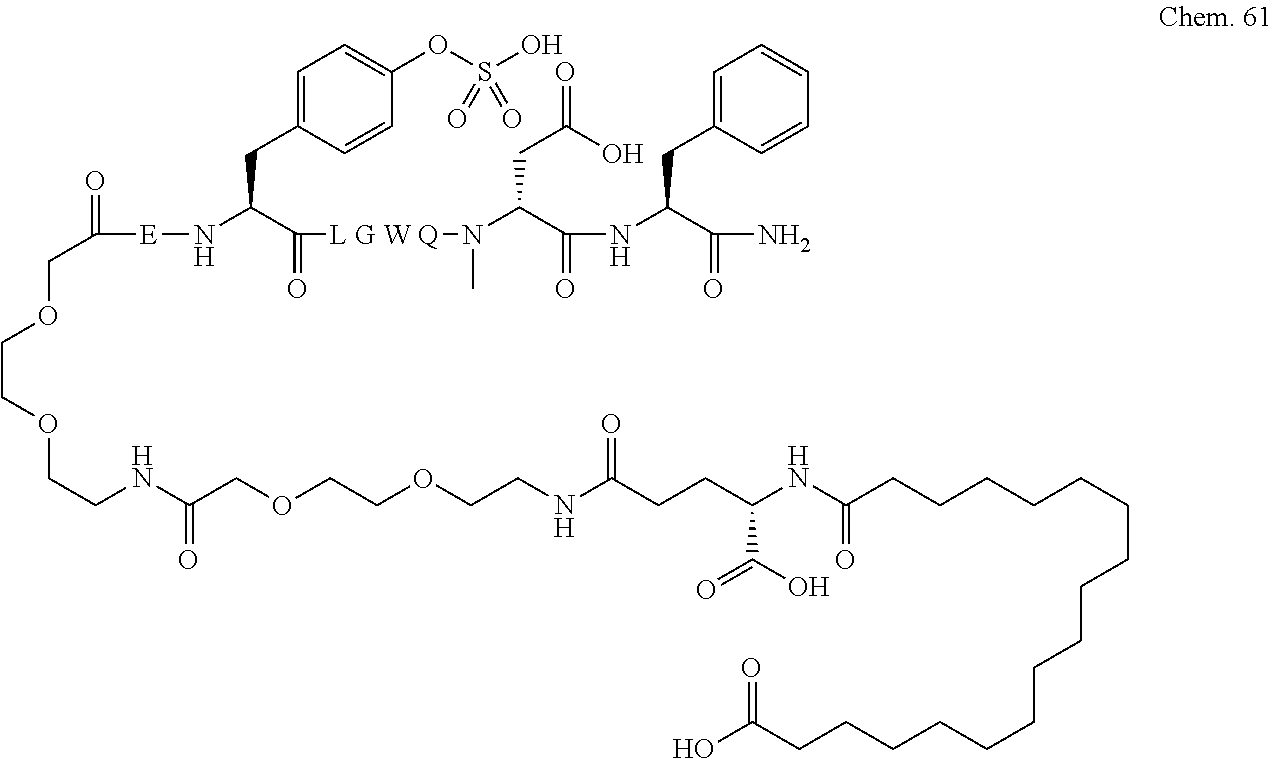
O(CCOCCNC(COCCOCCNC(CCC(NC(CCCCCCCCCCCCCCCCC(O)=O)=O)C(O)=O)=O)=O)CC([E]NC(C(=O)[L G W Q]N(C)C(C(=O)NC(C(N)=O)CC1=CC=CC=C1)CC(O)=O)CC1=CC=C(OS(O)(=O)=O)C=C1)=O
